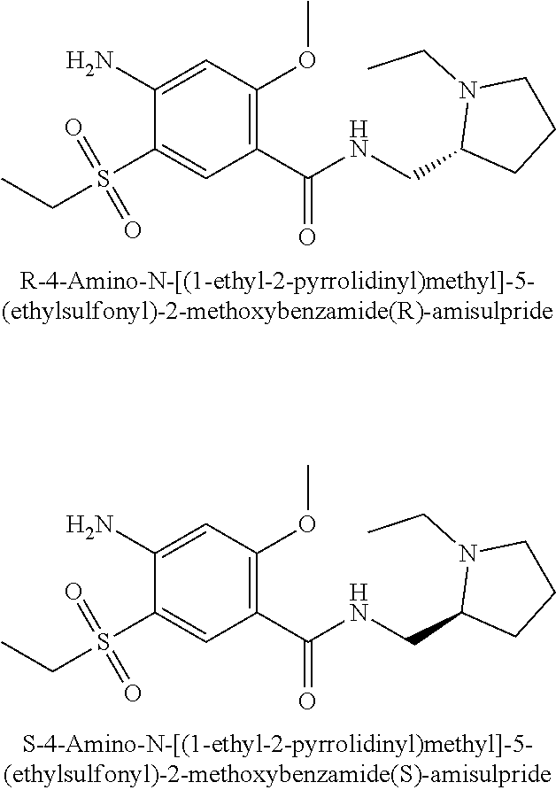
C1(N)=CC(OC)=C(C(NCC2CCCN2CC)=O)C=C1S(CC)(=O)=O.C1(N)=CC(OC)=C(C(NCC2CCCN2CC)=O)C=C1S(CC)(=O)=O
